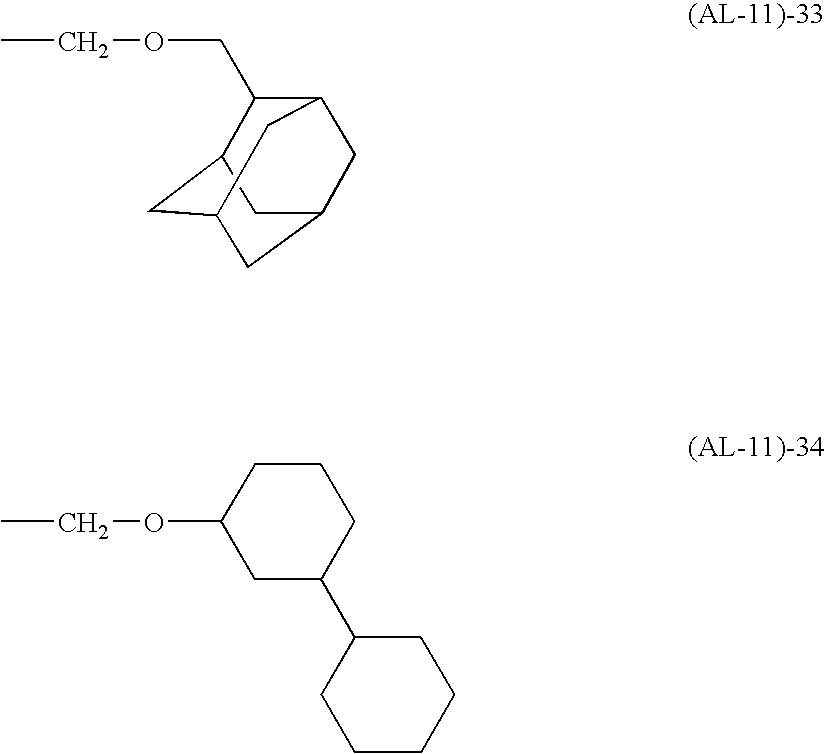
CCOCC1C2CC3CC(CC1C3)C2.CCOC1CC(C2CCCCC2)CCC1
